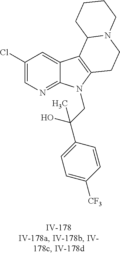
C1(Cl)=CN=C2C(=C1)C1=C(N2CC(C2=CC=C([CF3])C=C2)(O)C)CCN2C1CCCC2
